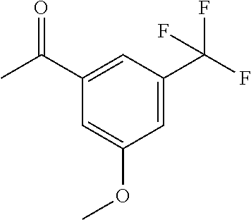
C1=C(C(F)(F)F)C=C(C(=O)C)C=C1OC
